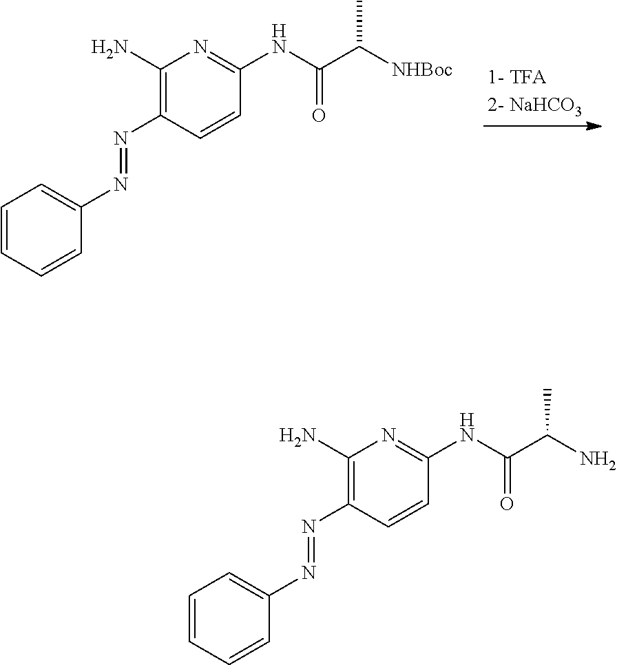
C1=CC=CC(N=NC2=C(N)N=C(NC(C(N)C)=O)C=C2)=C1.C1=CC=CC(N=NC2=C(N)N=C(NC(C([NHBoc])C)=O)C=C2)=C1
